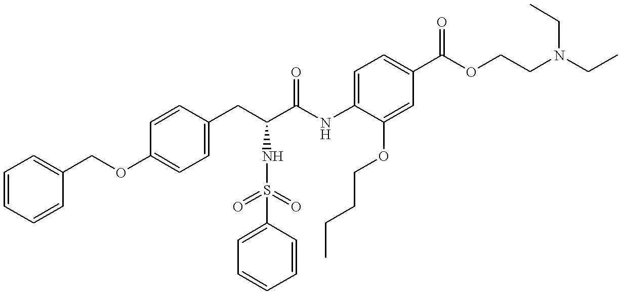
C1=CC=CC(COC2=CC=C(CC(C(NC3=CC=C(C(OCCN(CC)CC)=O)C=C3OCCCC)=O)NS(=O)(=O)C3=CC=CC=C3)C=C2)=C1
